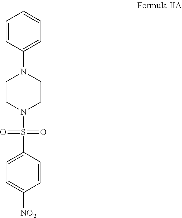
S(=O)(C1=CC=C([NO2])C=C1)(=O)N1CCN(C2=CC=CC=C2)CC1
